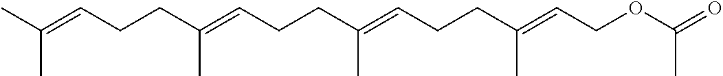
CC(=CCCC(=CCCC(=CCCC(=CCOC(=O)C)C)C)C)C
